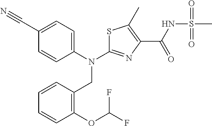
C1(C#N)=CC=C(N(C2=NC(C(NS(C)(=O)=O)=O)=C(C)S2)CC2=C(OC(F)F)C=CC=C2)C=C1
